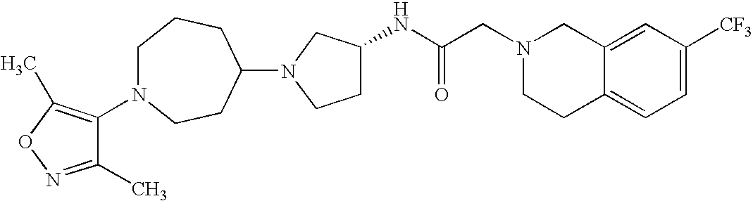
C12=CC([CF3])=CC=C1CCN(CC(NC1CCN(C3CCN(C4=C(C)ON=C4C)CCC3)C1)=O)C2
